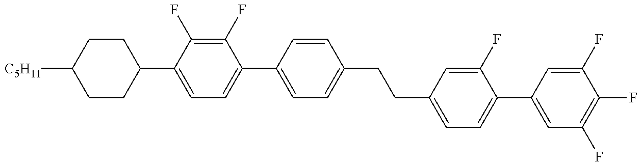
C1CC(C2=CC=C(C3=CC=C(CCC4=CC=C(C5=CC(F)=C(F)C(F)=C5)C(F)=C4)C=C3)C(F)=C2F)CCC1[C5H11]
